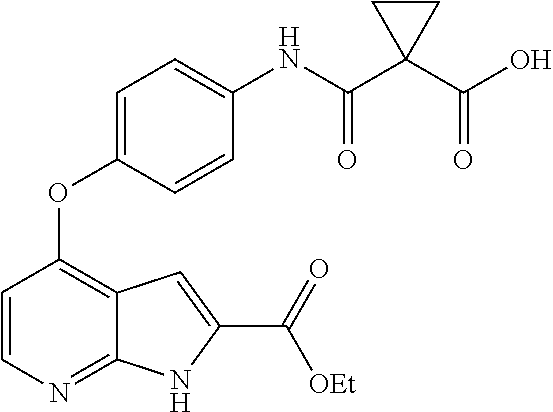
C1=CN=C2C(=C1OC1=CC=C(NC(=O)C3(C(=O)O)CC3)C=C1)C=C(C(=O)[OEt])N2
